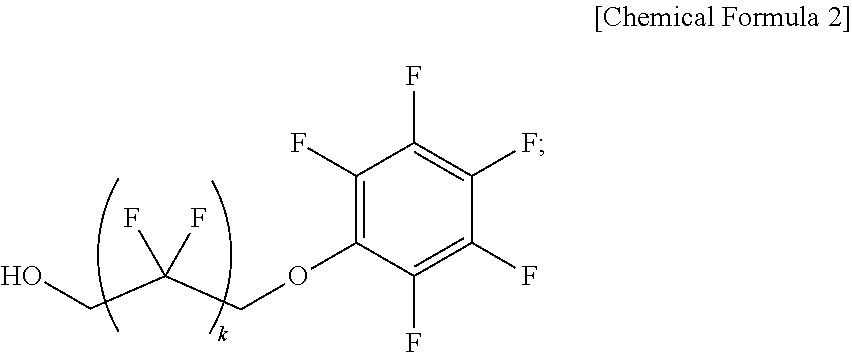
OCC(COC1=C(F)C(F)=C(F)C(F)=C1F)(F)F
